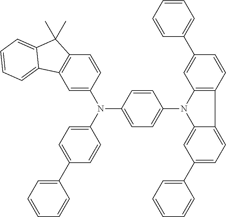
C1=C(N(C2=CC=C(N3C4=CC(C5=CC=CC=C5)=CC=C4C4=C3C=C(C3=CC=CC=C3)C=C4)C=C2)C2=CC=C(C3=CC=CC=C3)C=C2)C=CC2=C1C1=CC=CC=C1C2(C)C
